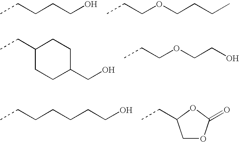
C(CCCO)C.C(COCCCC)C.C(C1CCC(CO)CC1)C.C(COCCO)C.C(CCCCCO)C.C(C)C1COC(=O)O1
